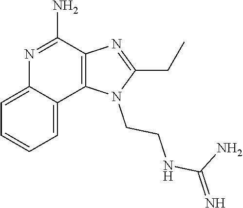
N1=C(N)C2=C(C3=CC=CC=C13)N(CCNC(N)=N)C(CC)=N2
